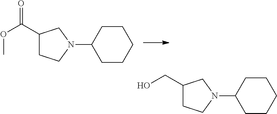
C1(C(OC)=O)CCN(C2CCCCC2)C1.C1(CO)CCN(C2CCCCC2)C1
